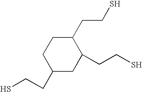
C1(CCS)CCC(CCS)CC1CCS
